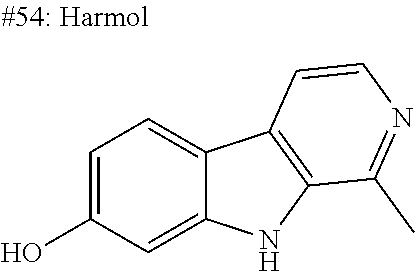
C1=C(O)C=C2C(=C1)C1=C(N2)C(C)=NC=C1
